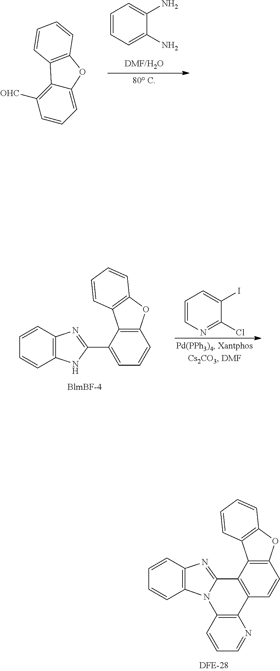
C1=CC=C(N)C(N)=C1.C1=CC=C2C(=C1[OHC])C1=C(O2)C=CC=C1.C1=CN=C(Cl)C(I)=C1.C1=CC2=C(C=C1)NC(C1=CC=CC3=C1C1=C(O3)C=CC=C1)=N2.C12=C(C=CC=N1)N1C3=C(C=CC=C3)N=C1C1=C2C=CC2=C1C1=C(O2)C=CC=C1
